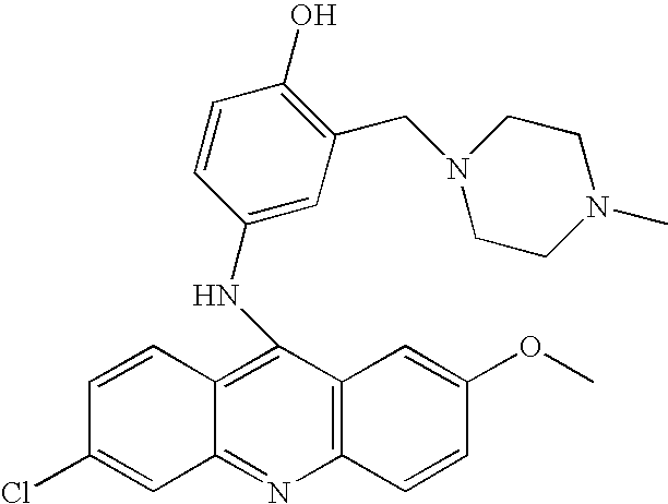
C1=CC(NC2=C3C(=NC4=C2C=C(OC)C=C4)C=C(Cl)C=C3)=CC(CN2CCN(C)CC2)=C1O
